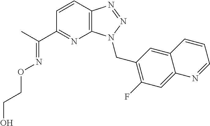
C(C)(C1=NC2=C(C=C1)N=NN2CC1=C(F)C=C2C(=C1)C=CC=N2)=NOCCO
